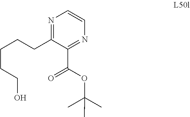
C1=CN=C(CCCCCO)C(C(OC(C)(C)C)=O)=N1
